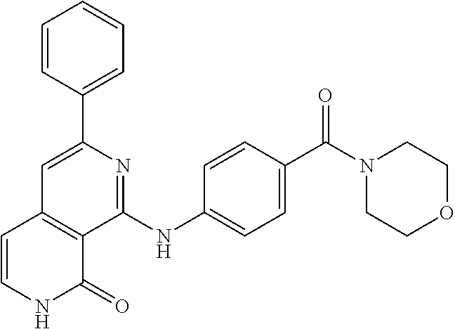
C1(C2=CC=CC=C2)=CC2=C(C(NC3=CC=C(C(N4CCOCC4)=O)C=C3)=N1)C(=O)NC=C2
